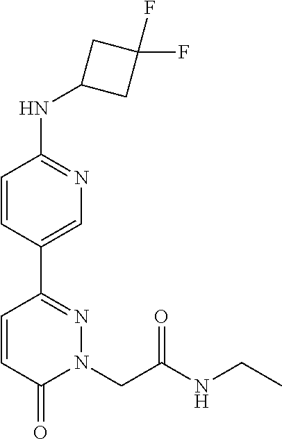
C1=CC(C2=NN(CC(NCC)=O)C(=O)C=C2)=CN=C1NC1CC(F)(F)C1
